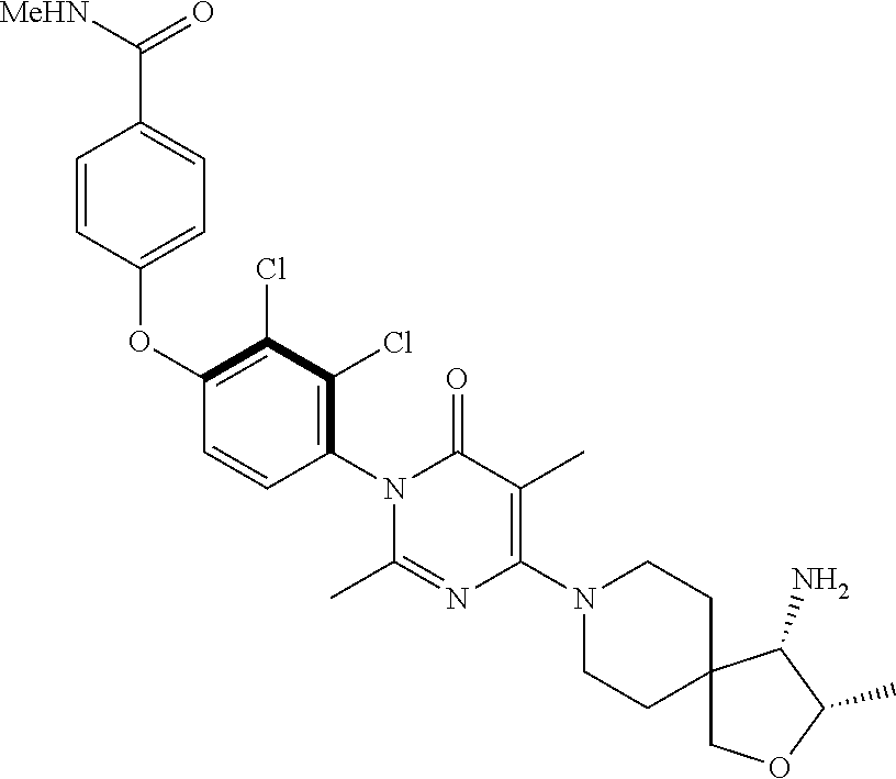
[MeHN]C(=O)C1=CC=C(OC2=C(Cl)C(Cl)=C(N3C(C)=NC(N4CCC5(CC4)COC(C)C5N)=C(C)C3=O)C=C2)C=C1
